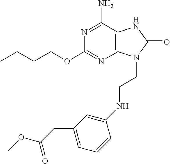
C1(OCCCC)=NC2=C(C(N)=N1)NC(=O)N2CCNC1=CC(CC(OC)=O)=CC=C1
